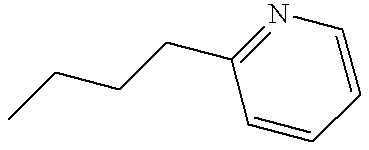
C1=CN=C(CCCC)C=C1
